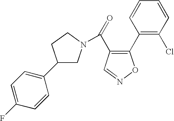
C1(C2=CC=C(F)C=C2)CN(C(=O)C2=C(C3=C(Cl)C=CC=C3)ON=C2)CC1
